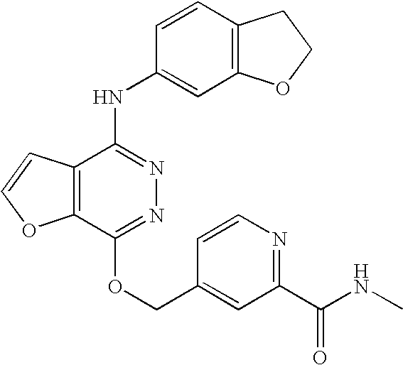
C12=C(C(NC3=CC4=C(C=C3)CCO4)=NN=C1OCC1=CC(C(NC)=O)=NC=C1)C=CO2
